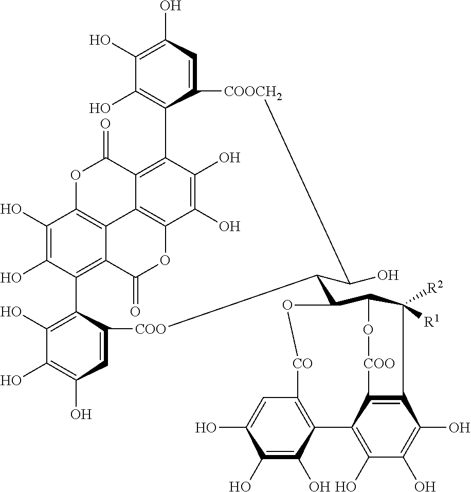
C1(C2C(O)[COOCH2]C3=CC(O)=C(O)C(O)=C3C3=C4C5=C(C(O)=C3O)OC(=O)C3=C(C(O)=C(O)C(=C53)OC4=O)C3=C(O)C(O)=C(O)C=C3[COO]2)C2C([R2])([R1])C3=C(C(=C(O)C(O)=C3O)C3=C(C=C(O)C(O)=C3O)[CO]O1)[COO]O2
